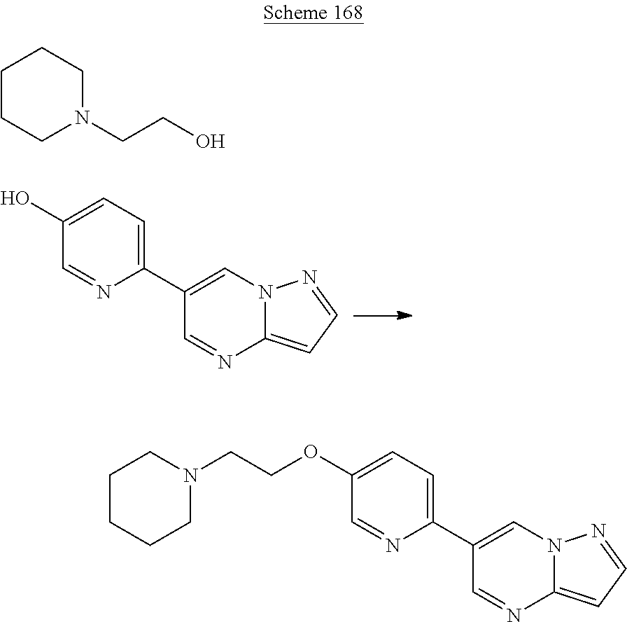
C1(C2=CC=C(O)C=N2)=CN2C(=CC=N2)N=C1.C1CCN(CCO)CC1.C1(C2=CC=C(OCCN3CCCCC3)C=N2)=CN2C(=CC=N2)N=C1
